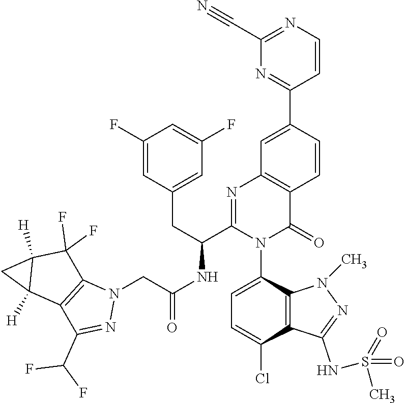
C1=C(N2C(=O)C3=C(N=C2C(NC(CN2C4=C(C(C(F)F)=N2)C2([H])C([H])(C4(F)F)C2)=O)CC2=CC(F)=CC(F)=C2)C=C(C2=NC(C#N)=NC=C2)C=C3)C2=C(C(Cl)=C1)C(NS(=O)(=O)C)=NN2C
